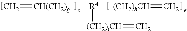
C=[CH(CH2)g][R4]([(CH2)hCH]=C)[(CH2)iCH]=C
